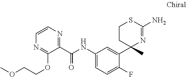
C1(C(NC2=CC=C(F)C(C3(C)N=C(N)SCC3)=C2)=O)=NC=CN=C1OCCOC
